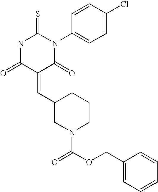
C1=CC(N2C(=S)NC(=O)C(=CC3CN(C(=O)OCC4=CC=CC=C4)CCC3)C2=O)=CC=C1Cl
